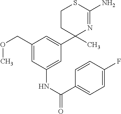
C1CC(C2=CC(COC)=CC(NC(C3=CC=C(F)C=C3)=O)=C2)(C)N=C(N)S1
